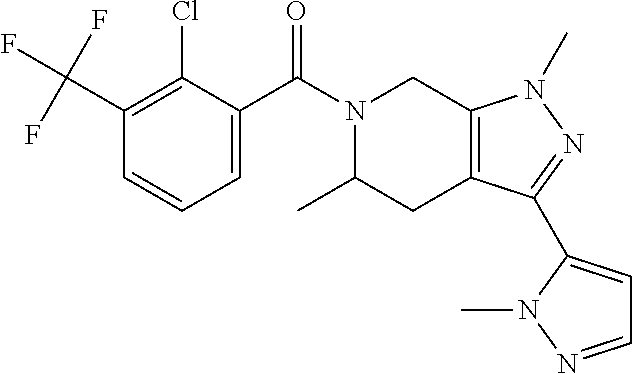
C1(C(F)(F)F)=C(Cl)C(C(N2C(C)CC3=C(C2)N(C)N=C3C2=CC=NN2C)=O)=CC=C1
